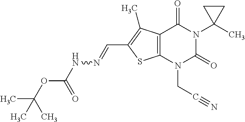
C12=C(N(CC#N)C(=O)N(C3(C)CC3)C1=O)SC(C=NNC(OC(C)(C)C)=O)=C2C
